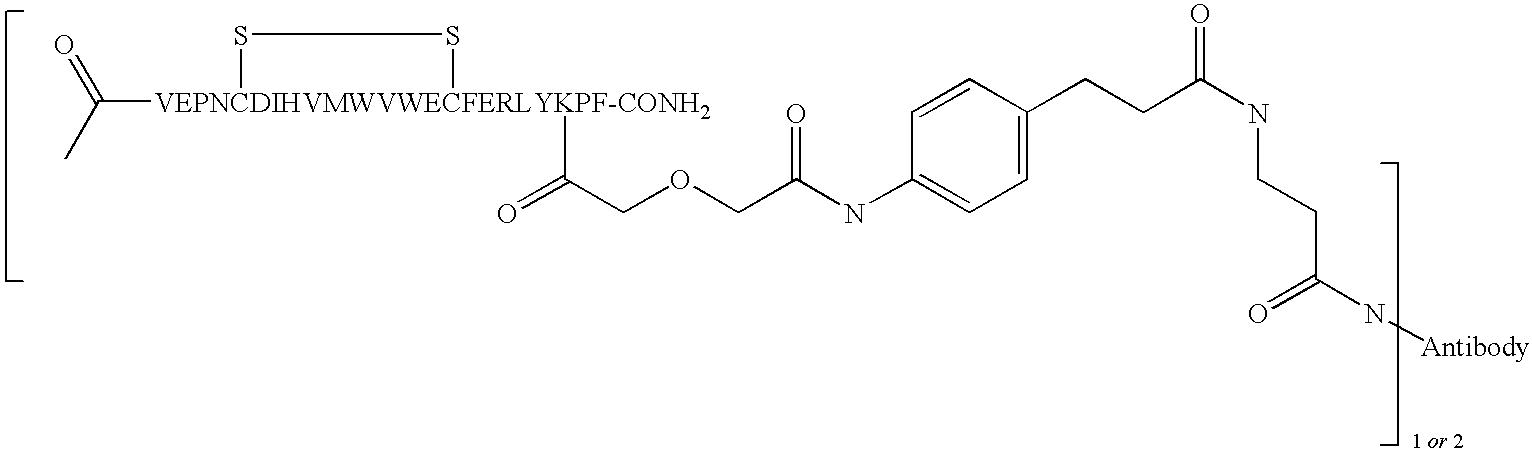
CC([VEPNCDIHVMWVWECFERLYKPF-CONH2]1(C(=O)COCC(NC2=CC=C(CCC(NCCC(N[Antibody])=O)=O)C=C2)=O)SS1)=O
